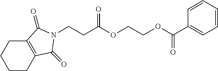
C12=C(CCCC1)C(=O)N(CCC(OCCOC(C1=CC=CC=C1)=O)=O)C2=O
